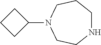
N1CCCN(C2CCC2)CC1
